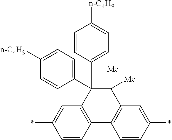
*C1=CC2=C(C=C1)C1=C(C([Me])([Me])C2(C2=CC=C([n-C4H9])C=C2)C2=CC=C([n-C4H9])C=C2)C=C(*)C=C1
